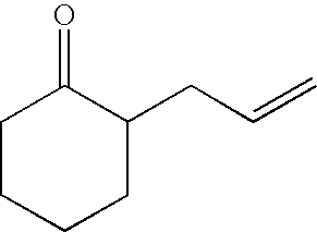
C1CCCC(CC=C)C1=O
